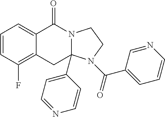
C1=CC(F)=C2C(=C1)C(=O)N1C(C3=CC=NC=C3)(C2)N(C(=O)C2=CC=CN=C2)CC1
